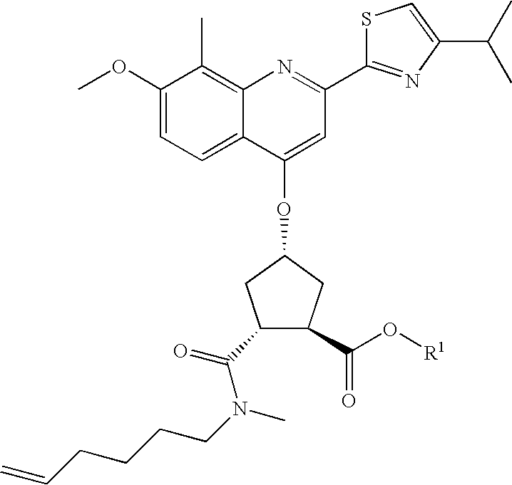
C1(OC)=CC=C2C(=C1C)N=C(C1=NC(C(C)C)=CS1)C=C2OC1CC(C(=O)N(CCCCC=C)C)C(C(O[R1])=O)C1
